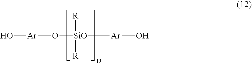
O([SiO]([R])([R])[Ar]O)[Ar]O
